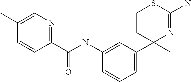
C1(C(NC2=CC(C3(C)N=C(N)SCC3)=CC=C2)=O)=NC=C(C)C=C1
